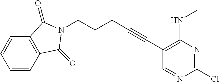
C1(C#CCCCN2C(=O)C3=C(C=CC=C3)C2=O)=C(NC)N=C(Cl)N=C1
